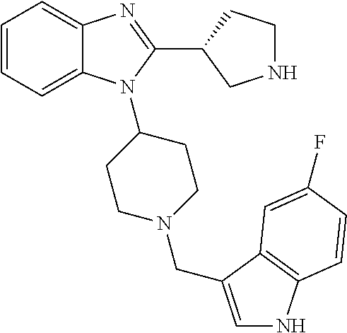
C1=CC=C2C(=C1)N=C(C1CNCC1)N2C1CCN(CC2=CNC3=C2C=C(F)C=C3)CC1
